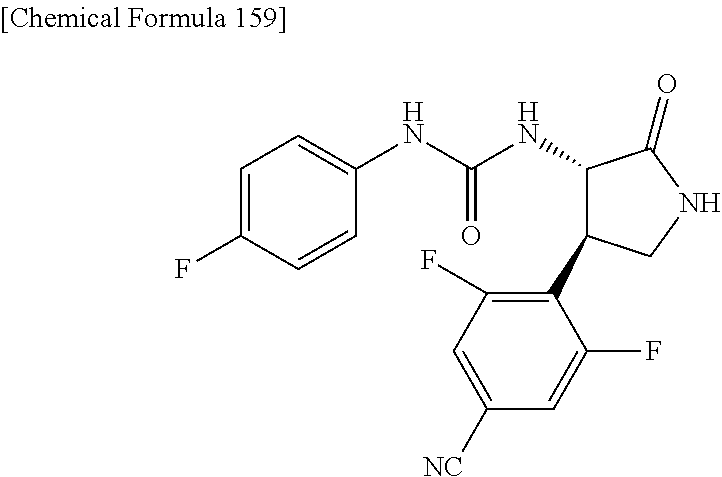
C1=C(F)C=CC(NC(NC2C(C3=C(F)C=C([NC])C=C3F)CNC2=O)=O)=C1
